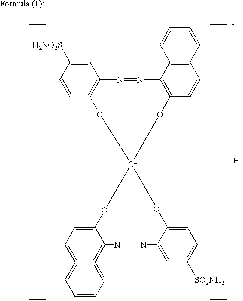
[H].C12=C(C=CC=C1)C=CC1=C2N=NC2=C(C=CC([H2NO2S])=C2)O[Cr]2(O1)OC1=CC=C3=CC=CC=C3=C1N=NC1=CC([SO2NH2])=CC=C1O2
